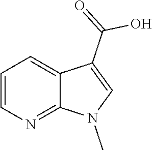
C12=NC=CC=C1C(C(=O)O)=CN2C
